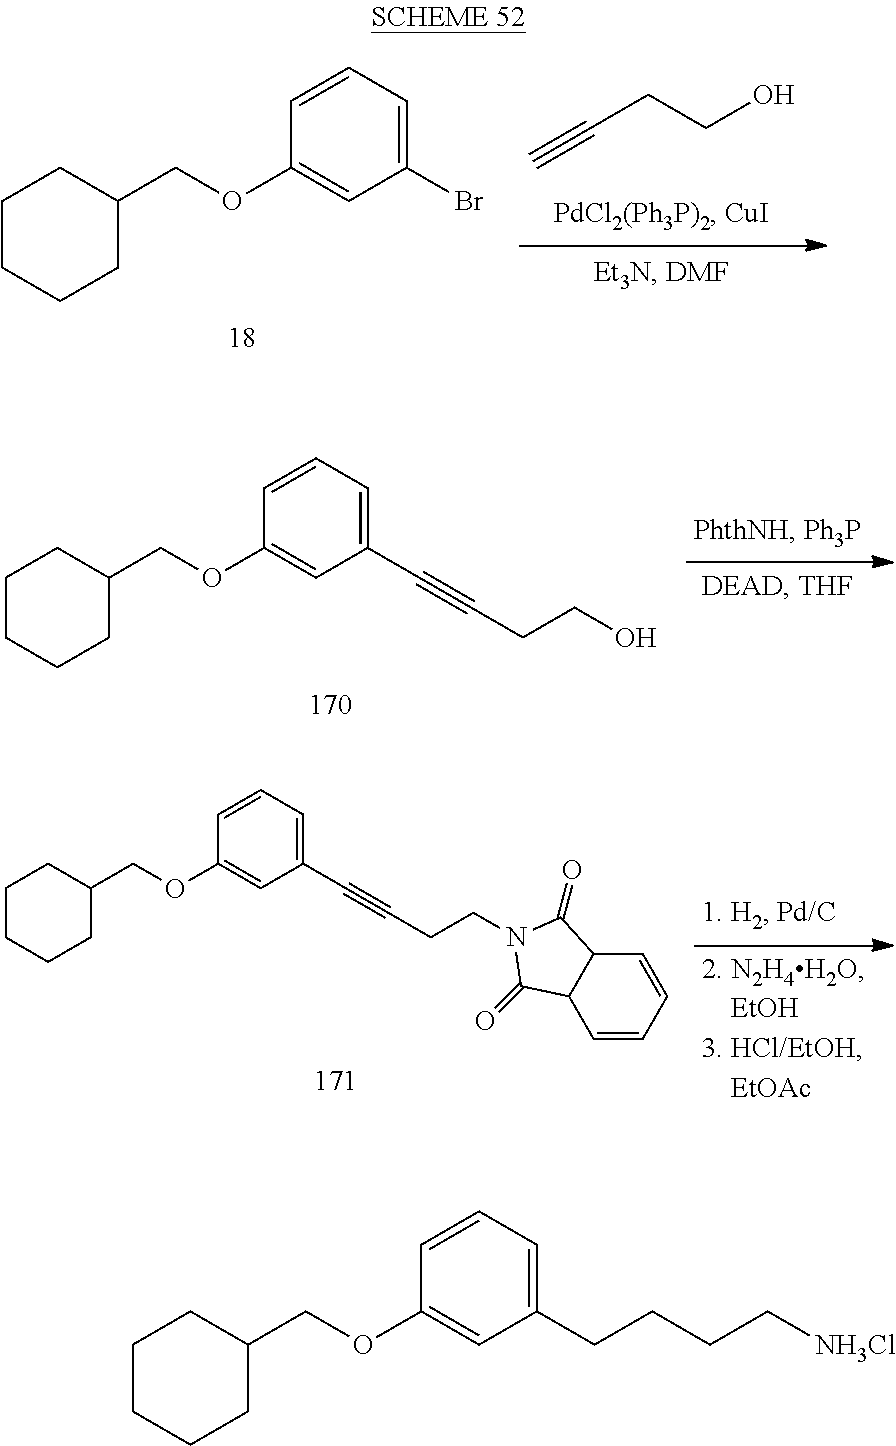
C(CCO)#C.C1(COC2=CC(Br)=CC=C2)CCCCC1.C1(COC2=CC(C#CCCO)=CC=C2)CCCCC1.C1(COC2=CC(C#CCCN3C(=O)C4C=CC=CC4C3=O)=CC=C2)CCCCC1.C1(COC2=CC(CCCC[NH3Cl])=CC=C2)CCCCC1
